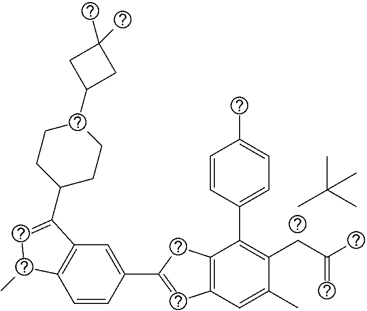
CC(C)(C)C.C1=CC(C2=CC3=C(C2)C(C2=CC=C(C)C=C2)=C(CC(C)=C)C(C)=C3)=CC2=C1C(C)C=C2C1CCC(C2CC(C)(C)C2)CC1
